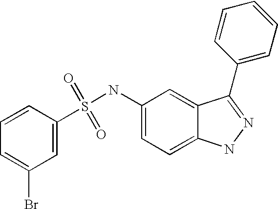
S(=O)(=O)(NC1=CC=C2C(=C1)C(C1=CC=CC=C1)=NN2)C1=CC(Br)=CC=C1
